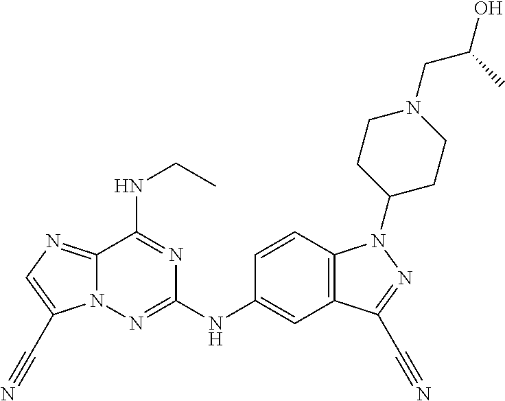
C12=NC=C(C#N)N1N=C(NC1=CC3=C(C=C1)N(C1CCN(CC(C)O)CC1)N=C3C#N)N=C2NCC
